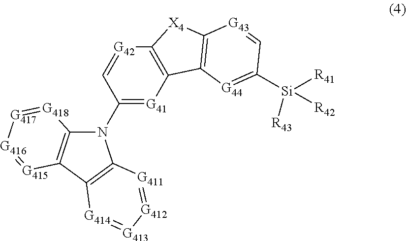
C12=C(C3=C(N1C1=[G41]C4=C([G42]=C1)[X4]C1=C4[G44]=C([Si]([R43])([R42])[R41])C=[G43]1)[G411]=[G412][G413]=[G414]3)[G415]=[G416][G417]=[G418]2
